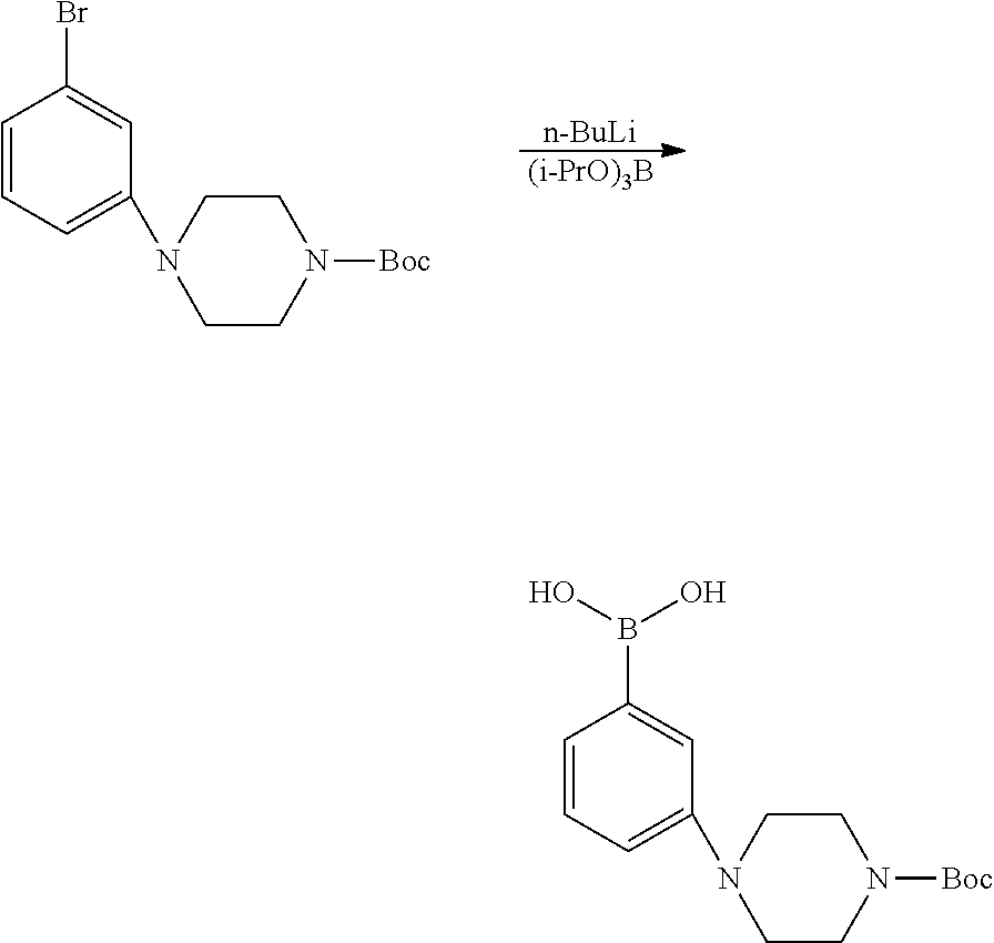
[n-BuLi].[(i-PrO)3B].C1=CC=C(N2CCN([Boc])CC2)C=C1Br.C1=CC=C(N2CCN([Boc])CC2)C=C1B(O)O
